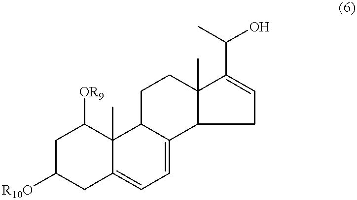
C1C([R10O])CC2=CC=C3C(C2(C)C1[OR9])CCC1(C)C3CC=C1C(C)O
